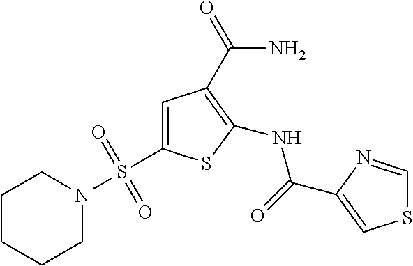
C1=C(S(N2CCCCC2)(=O)=O)SC(NC(=O)C2=CSC=N2)=C1C(=O)N
